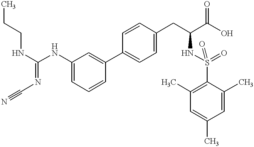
C1=C(NC(=NC#N)NCCC)C=C(C2=CC=C(CC(C(O)=O)NS(=O)(=O)C3=C(C)C=C(C)C=C3C)C=C2)C=C1
